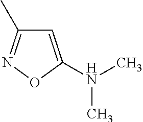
C1=C(N(C)C)ON=C1C
